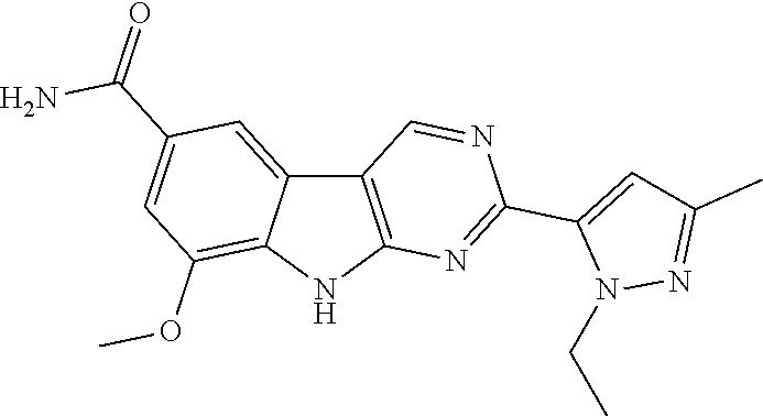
C12=C(NC3=C(OC)C=C(C(=O)N)C=C13)N=C(C1=CC(C)=NN1CC)N=C2
